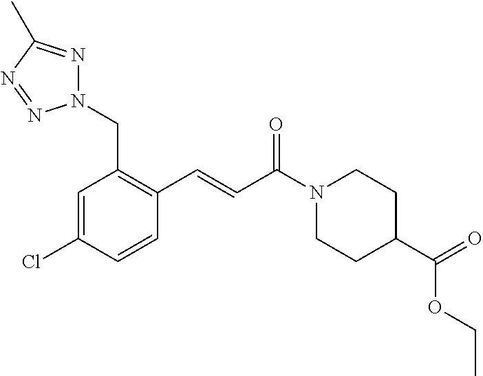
C1(C=CC(N2CCC(C(=O)OCC)CC2)=O)=C(CN2N=C(C)N=N2)C=C(Cl)C=C1
